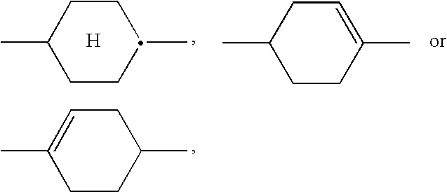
CC1CCC(C)CC1.[H].CC1CCC(C)=CC1.CC1=CCC(C)CC1
